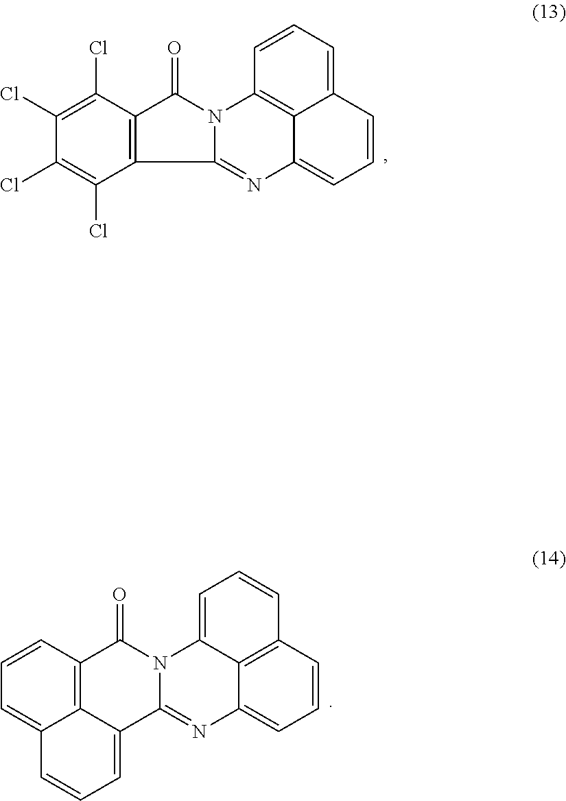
C12=C(C3=NC4=CC=CC5=CC=CC(=C45)N3C1=O)C(Cl)=C(Cl)C(Cl)=C2Cl.C12=C3C(=CC=CC3=CC=C1)C1=NC3=CC=CC4=C3C(=CC=C4)N1C2=O
